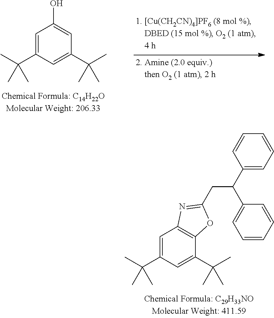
C1=C(C(C)(C)C)C=C(C(C)(C)C)C=C1O.C1=C(C(C)(C)C)C=C(C(C)(C)C)C2=C1N=C(CC(C1=CC=CC=C1)C1=CC=CC=C1)O2
